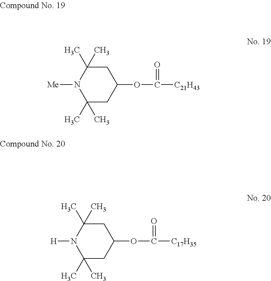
C1C(C)(C)N([Me])C(C)(C)CC1OC([C21H43])=O.C1C(C)(C)N([H])C(C)(C)CC1OC([C17H35])=O
